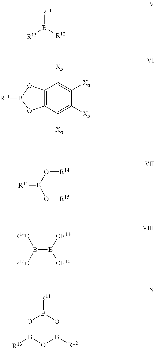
[R11]B([R12])[R13].C12=C(C([Xa])=C([Xa])C([Xa])=C1[Xa])OB([R11])O2.B(O[R15])(O[R14])[R11].B(B([OR14])[OR15])([R15O])[R14O].O1B([R13])OB([R12])OB1[R11]
